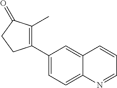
C1(C2=C(C)C(=O)CC2)=CC=C2C(=C1)C=CC=N2
